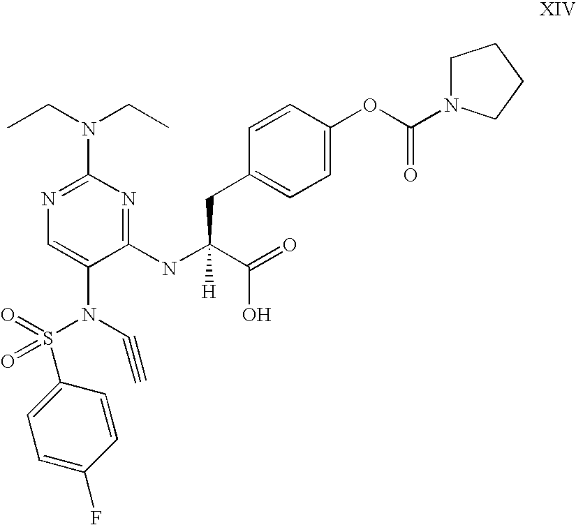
N1=C(N(CC)CC)N=C(NC(C(=O)O)([H])CC2=CC=C(OC(=O)N3CCCC3)C=C2)C(N(C#C)S(C2=CC=C(F)C=C2)(=O)=O)=C1
